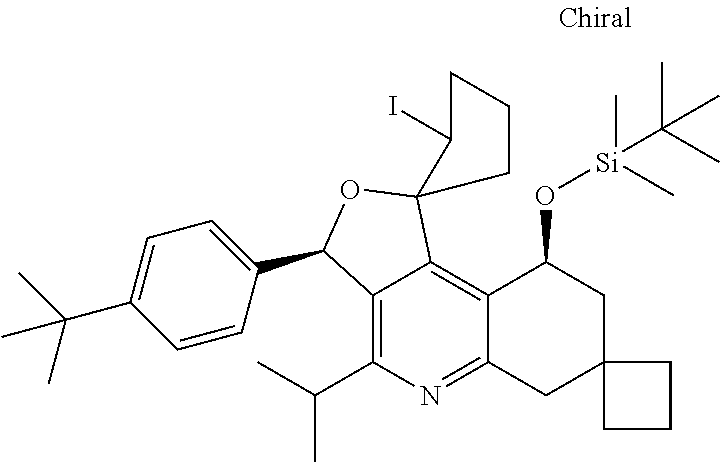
C12=C(C(C)C)N=C3C(=C1C1(OC2C2=CC=C(C(C)(C)C)C=C2)C(I)CCC1)C(O[Si](C)(C(C)(C)C)C)CC1(C3)CCC1
